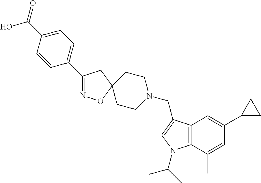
C1(C2=CC=C(C(O)=O)C=C2)=NOC2(C1)CCN(CC1=CN(C(C)C)C3=C1C=C(C1CC1)C=C3C)CC2
